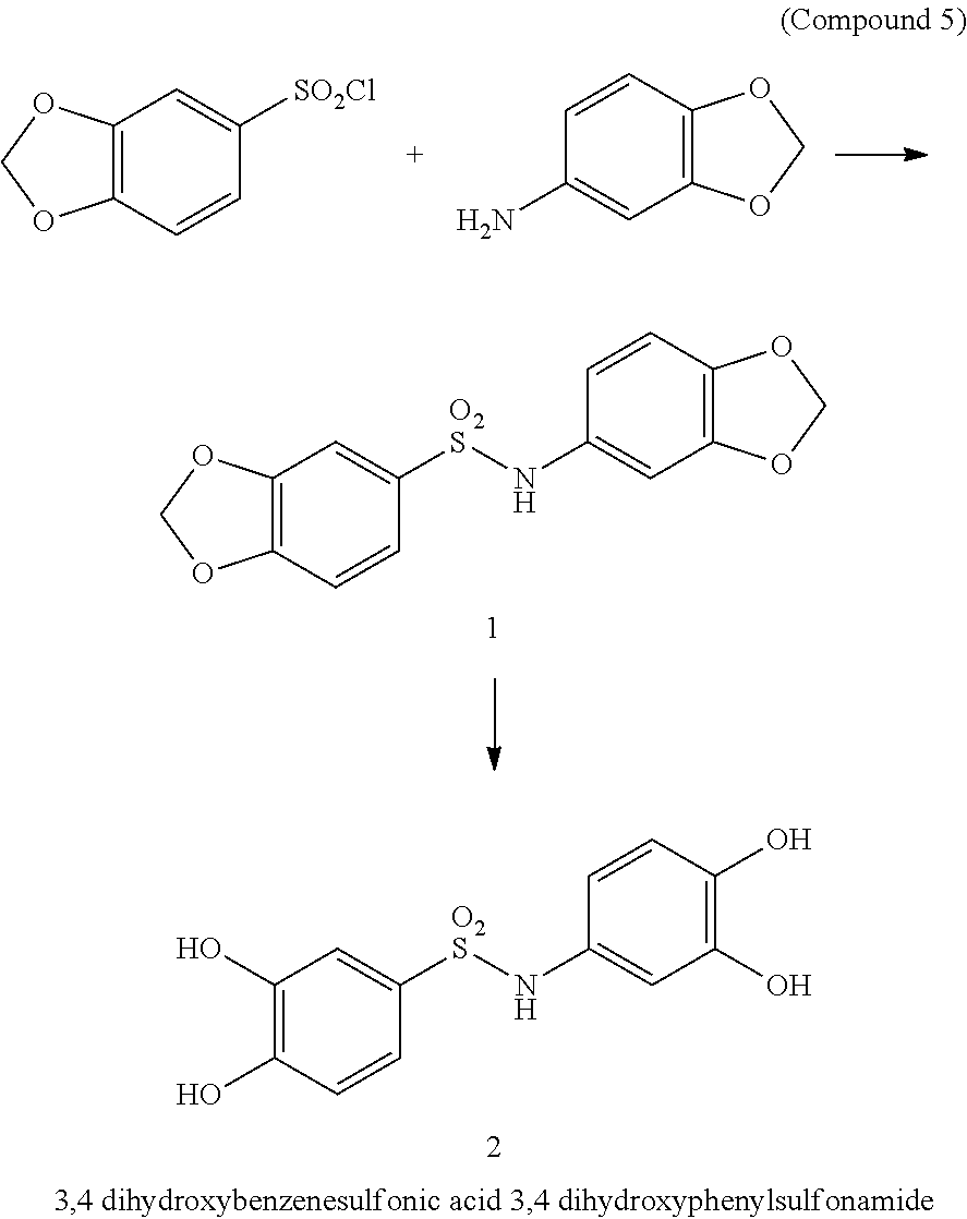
C1(O)=C(O)C=CC([O2S]NC2=CC(O)=C(O)C=C2)=C1.C12=C(C=CC([SO2Cl])=C1)OCO2.C12=C(C=C(N)C=C1)OCO2.C12=C(C=CC([O2S]NC3=CC4=C(C=C3)OCO4)=C1)OCO2
